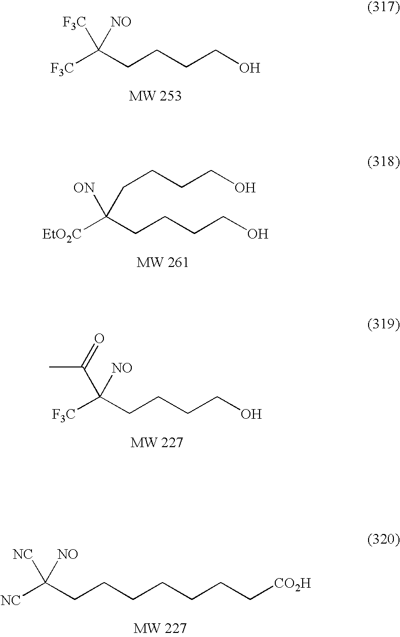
[F3C]C(CCCCO)([F3C])[NO].[EtO2C]C(CCCCO)([ON])CCCCO.[F3C]C(CCCCO)(C(=O)C)[NO].[NC]C(CCCCCCC[CO2H])([NC])[NO]
